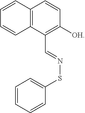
C12=C(C(C=NSC3=CC=CC=C3)=C([OH])C=C1)C=CC=C2
